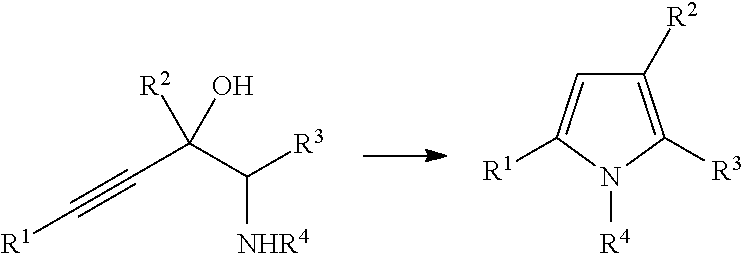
C(C(C([R3])[NHR4])([R2])O)#C[R1].C1([R2])=C([R3])N([R4])C([R1])=C1
